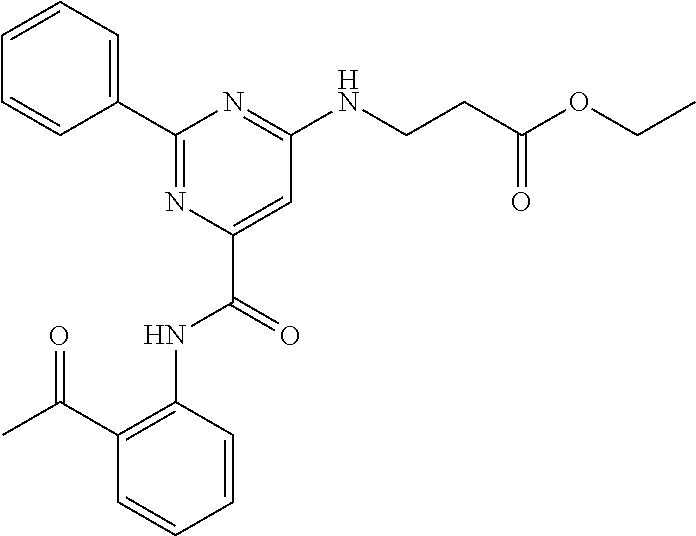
C1(C2=CC=CC=C2)=NC(C(=O)NC2=C(C(C)=O)C=CC=C2)=CC(NCCC(OCC)=O)=N1
